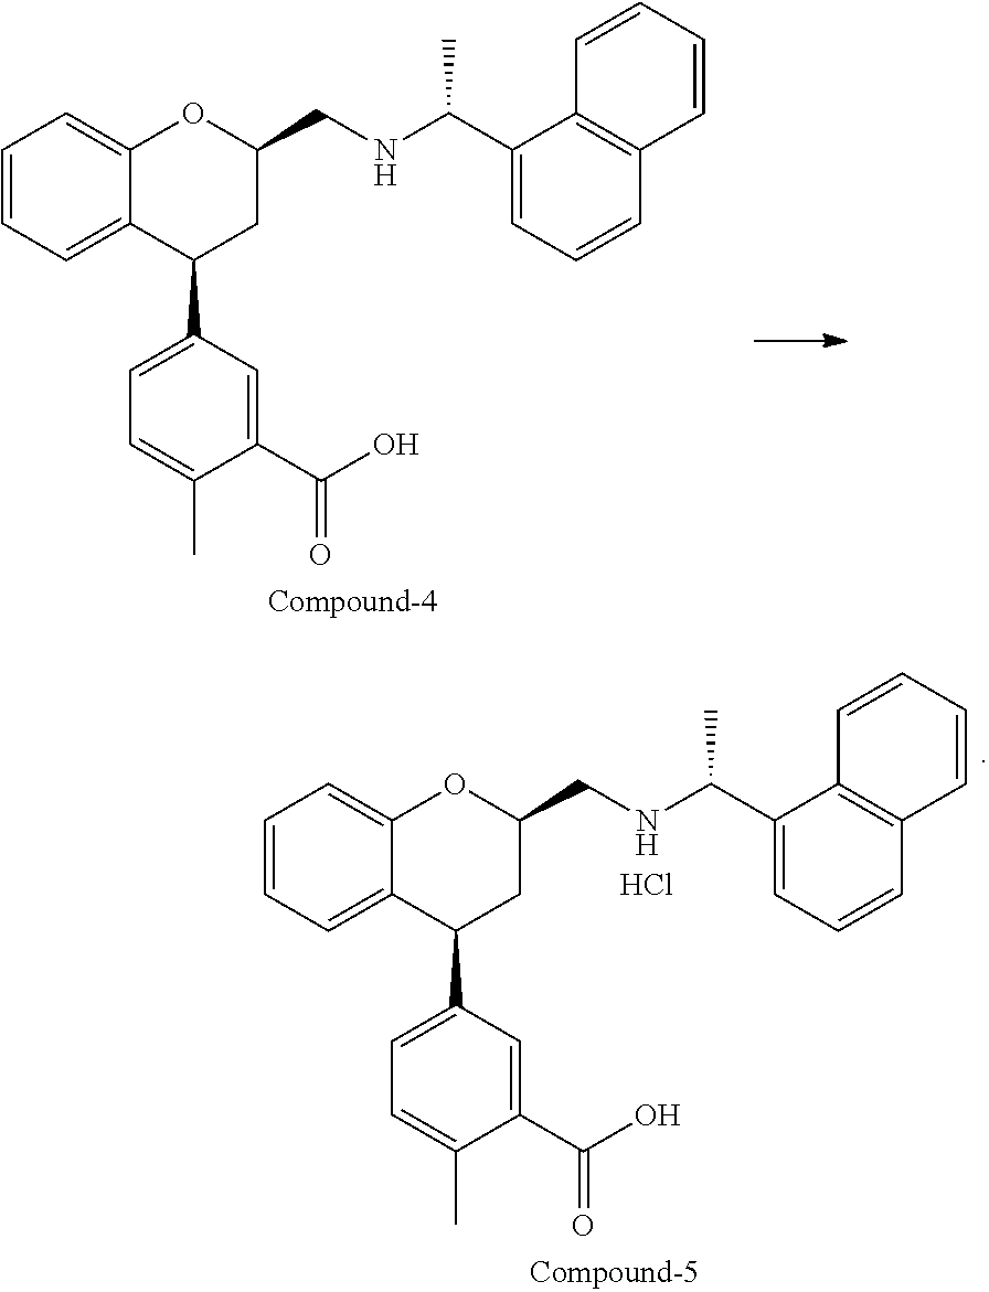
N(CC1OC2=CC=CC=C2C(C2=CC=C(C)C(C(O)=O)=C2)C1)C(C1=CC=CC2=C1C=CC=C2)C.N(CC1OC2=CC=CC=C2C(C2=CC=C(C)C(C(O)=O)=C2)C1)C(C1=CC=CC2=C1C=CC=C2)C.Cl
